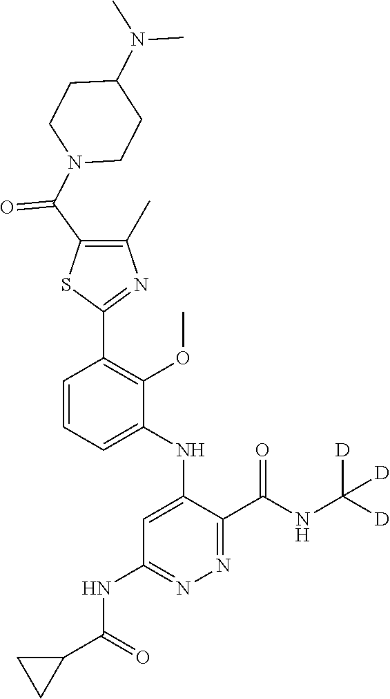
C1=CC=C(NC2=CC(NC(C3CC3)=O)=NN=C2C(NC([D])([D])[D])=O)C(OC)=C1C1=NC(C)=C(C(N2CCC(N(C)C)CC2)=O)S1
